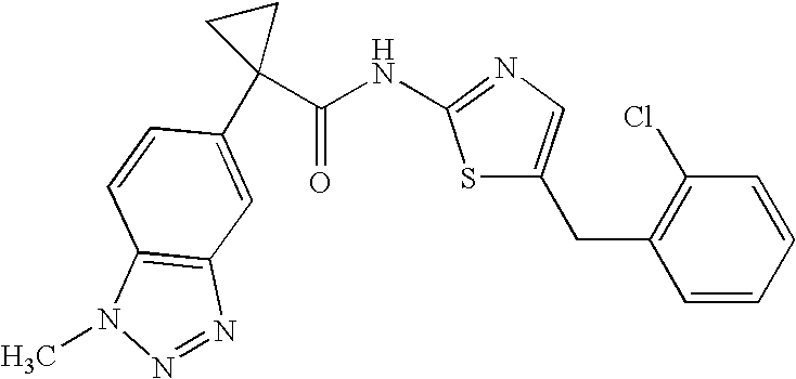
S1C(CC2=C(Cl)C=CC=C2)=CN=C1NC(C1(C2=CC3=C(C=C2)N(C)N=N3)CC1)=O
